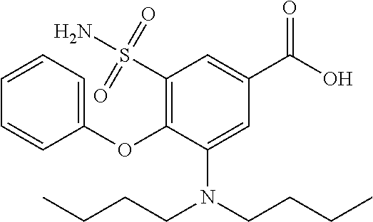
C1(S(N)(=O)=O)=C(OC2=CC=CC=C2)C(N(CCCC)CCCC)=CC(C(O)=O)=C1
